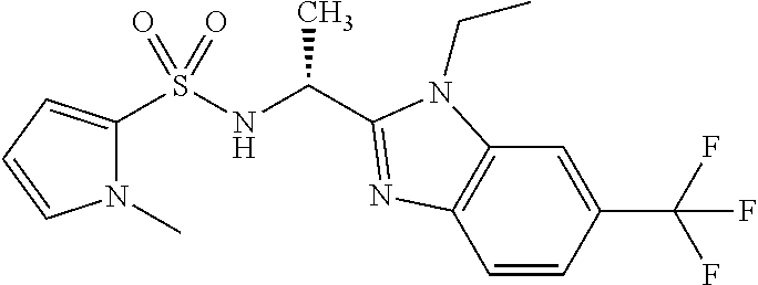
N1(C)C(S(NC(C2=NC3=C(C=C(C(F)(F)F)C=C3)N2CC)C)(=O)=O)=CC=C1
